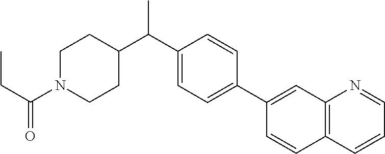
C1(C(C2CCN(C(=O)CC)CC2)C)=CC=C(C2=CC3=C(C=CC=N3)C=C2)C=C1
